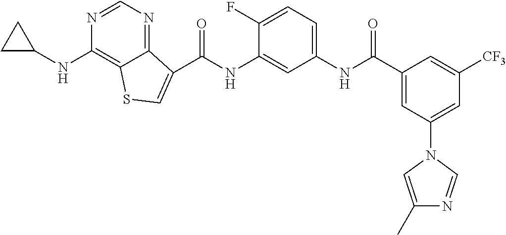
C(NC1=CC(NC(C2=CC(N3C=C(C)N=C3)=CC([CF3])=C2)=O)=CC=C1F)(=O)C1=CSC2=C(NC3CC3)N=CN=C21
